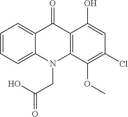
C12=CC=CC=C1N(CC(O)=O)C1=C(C2=O)C(O)=CC(Cl)=C1OC
